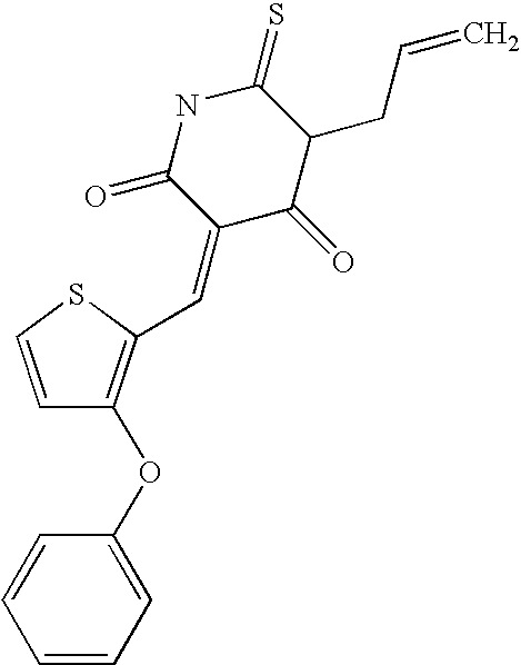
C1=CSC(C=C2C(=O)C(CC=C)C(=S)NC2=O)=C1OC1=CC=CC=C1
